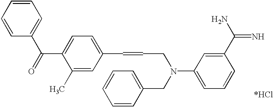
C1=CC=CC(C(=O)C2=CC=C(C=CCN(CC3=CC=CC=C3)C3=CC=CC(C(N)=N)=C3)C=C2C)=C1
